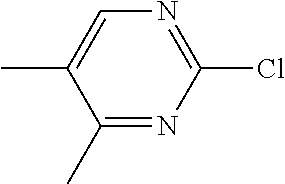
C1(Cl)=NC=C(C)C(C)=N1
